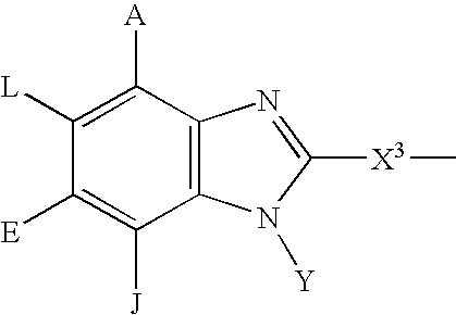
C12=C(C([A])=C([L])C([E])=C1[J])N=C([X3]C)N2[Y]
